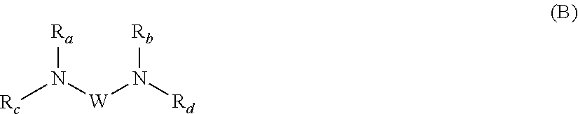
[Rc]N([W]N([Rd])[Rb])[Ra]
